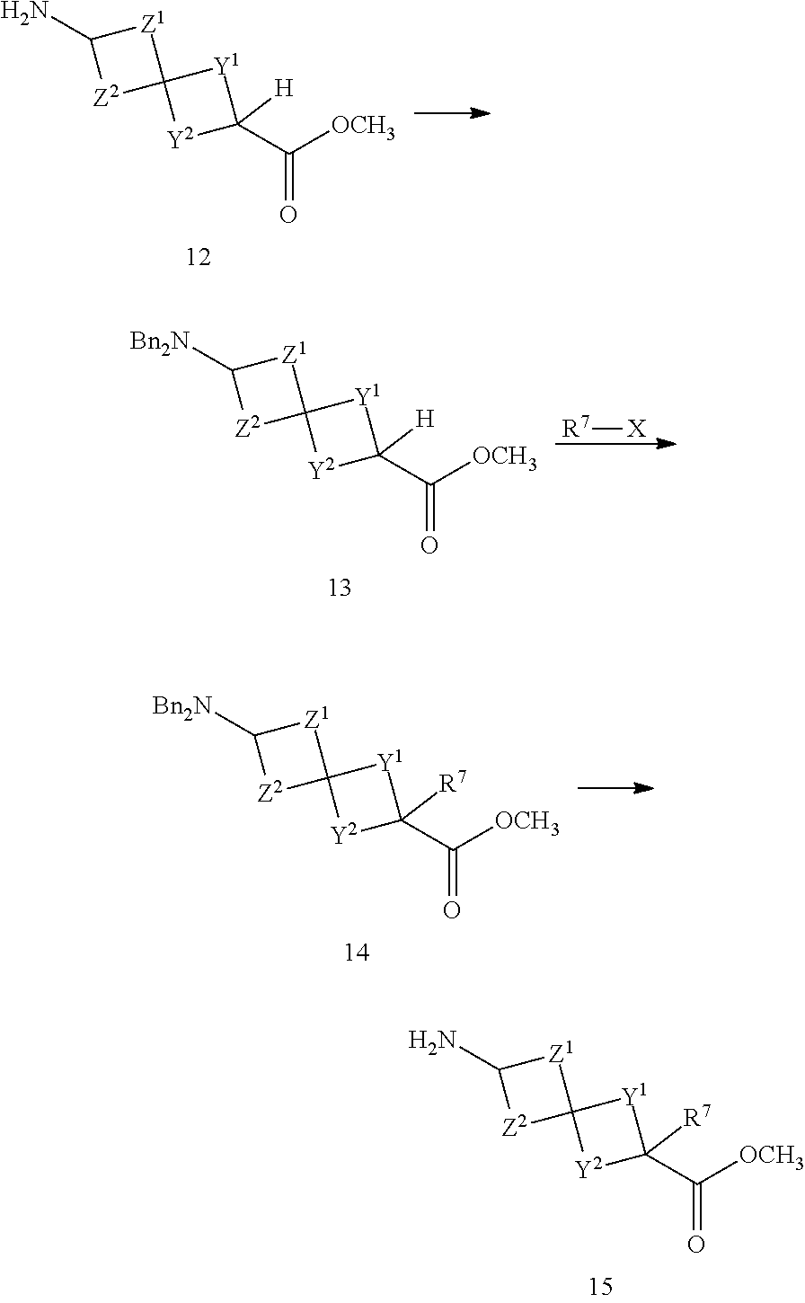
NC1[Z2]C2([Z1]1)[Y2]C(C([OCH3])=O)([H])[Y1]2.[R7][X].[Bn2N]C1[Z2]C2([Z1]1)[Y2]C(C([OCH3])=O)([H])[Y1]2.[Bn2N]C1[Z2]C2([Z1]1)[Y2]C(C([OCH3])=O)([R7])[Y1]2.NC1[Z2]C2([Z1]1)[Y2]C(C([OCH3])=O)([R7])[Y1]2
